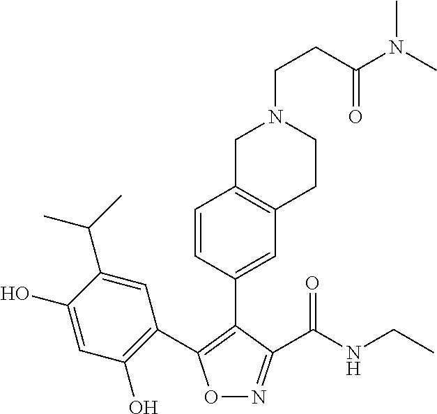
O1N=C(C(NCC)=O)C(C2=CC3=C(C=C2)CN(CCC(N(C)C)=O)CC3)=C1C1=C(O)C=C(O)C(C(C)C)=C1
